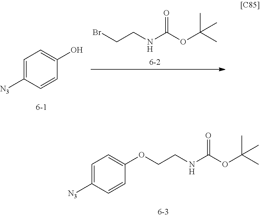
C1=C([N3])C=CC(O)=C1.BrCCNC(OC(C)(C)C)=O.C1=C([N3])C=CC(OCCNC(OC(C)(C)C)=O)=C1
